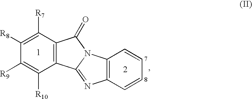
C1([R9])=C([R10])C2=C(C([R7])=C1[R8])C(=O)N1C2=NC2=C1C=CC=C2
